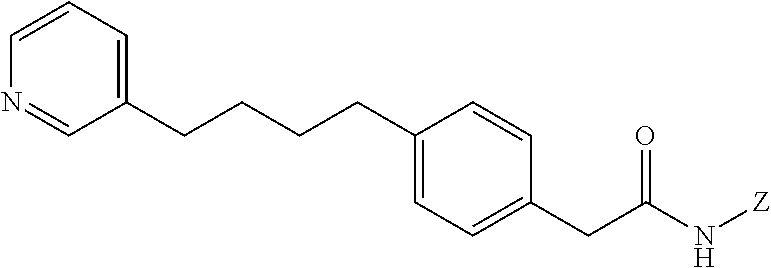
C1=CC=C(CCCCC2=CC=C(CC(N[Z])=O)C=C2)C=N1
